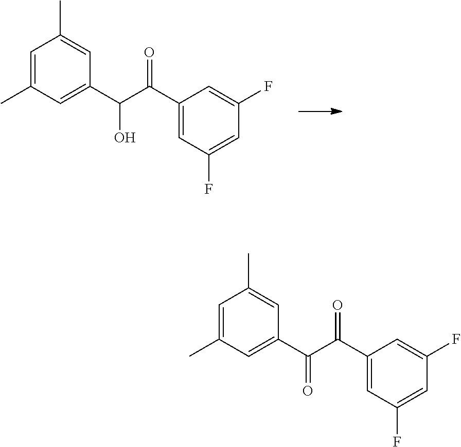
C1=C(C)C=C(C(C(C2=CC(F)=CC(F)=C2)=O)O)C=C1C.C1=C(C)C=C(C(C(C2=CC(F)=CC(F)=C2)=O)=O)C=C1C
